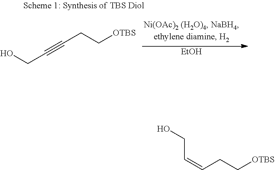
C(#CCC[OTBS])CO.[EtOH].C(CC[OTBS])=CCO
